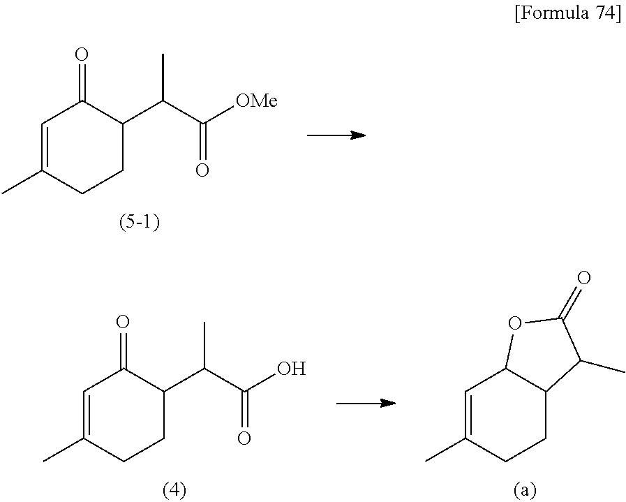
C1=C(C)CCC2C1OC(=O)C2C.C1=C(C)CCC(C(C(O)=O)C)C1=O.C1=C(C)CCC(C(C([OMe])=O)C)C1=O
